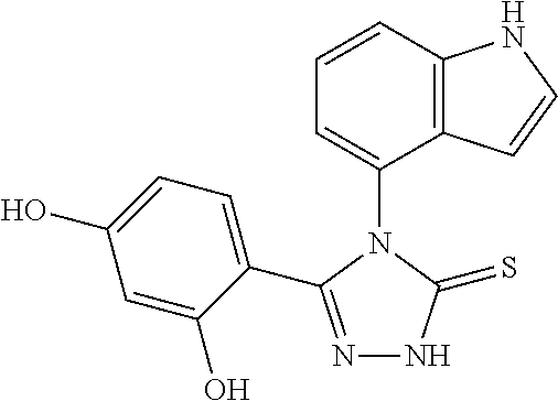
C1=CC2=C(C(N3C(C4=CC=C(O)C=C4O)=NNC3=S)=C1)C=CN2
